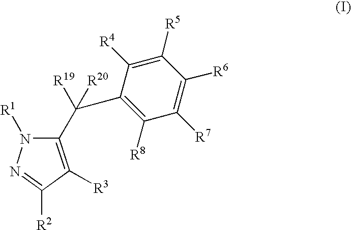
C1(C([R19])(C2=C([R8])C([R7])=C([R6])C([R5])=C2[R4])[R20])=C([R3])C([R2])=NN1[R1]
